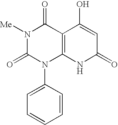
C1=CC(N2C3=C(C(=O)N([Me])C2=O)C(O)=CC(=O)N3)=CC=C1
